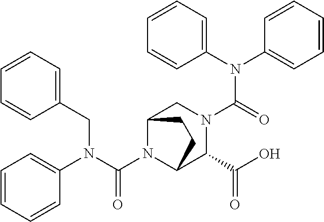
C1(N(C2=CC=CC=C2)C(=O)N2CC3N(C(N(C4=CC=CC=C4)CC4=CC=CC=C4)=O)C(C2C(O)=O)CC3)=CC=CC=C1
